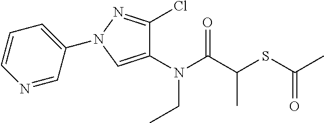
N(C(C(SC(C)=O)C)=O)(CC)C1=CN(C2=CC=CN=C2)N=C1Cl
